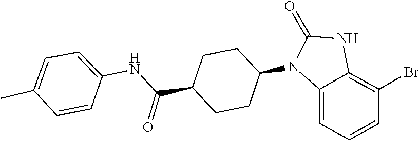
C1(=O)NC2=C(Br)C=CC=C2N1C1CCC(C(NC2=CC=C(C)C=C2)=O)CC1
